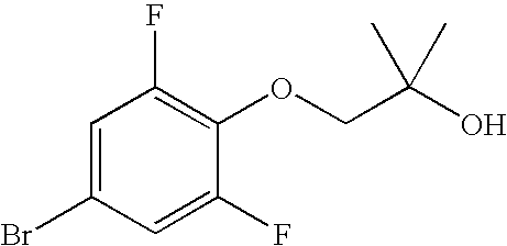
BrC1=CC(F)=C(OCC(O)(C)C)C(F)=C1
